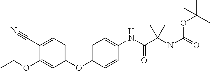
C1(OCC)=CC(OC2=CC=C(NC(C(NC(=O)OC(C)(C)C)(C)C)=O)C=C2)=CC=C1C#N
